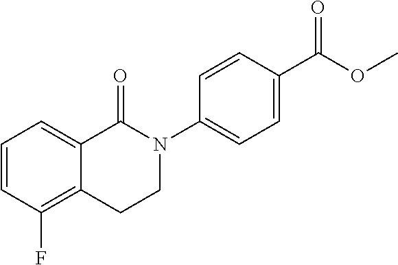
C1=CC(F)=C2C(=C1)C(=O)N(C1=CC=C(C(OC)=O)C=C1)CC2
